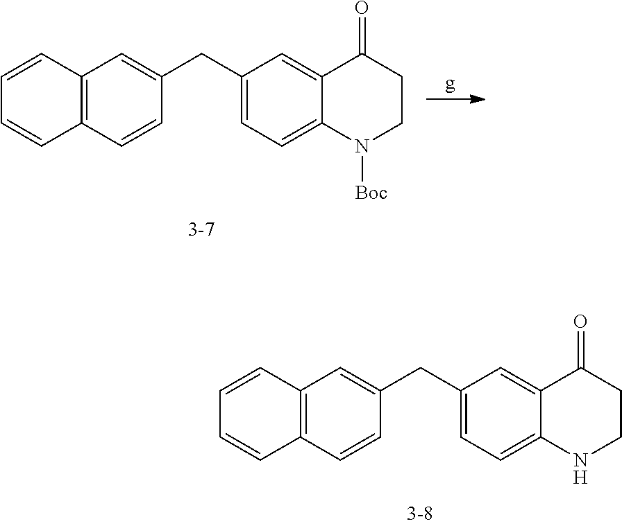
C1(CC2=CC3=C(C=C2)C=CC=C3)=CC=C2C(=C1)C(=O)CCN2.C1(CC2=CC3=C(C=C2)C=CC=C3)=CC=C2C(=C1)C(=O)CCN2[Boc]
